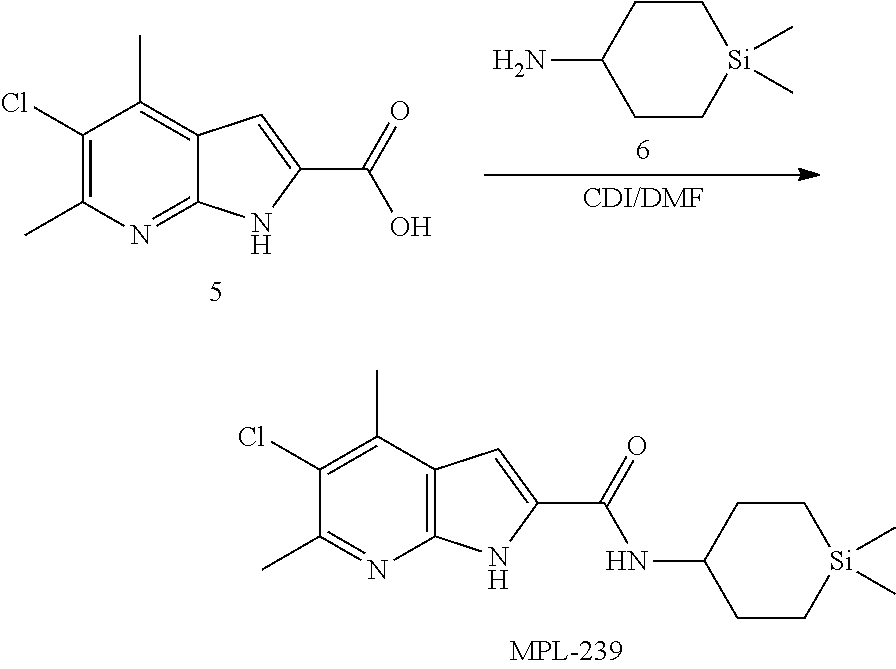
C12=C(C(C)=C(Cl)C(C)=N1)C=C(C(=O)NC1CC[Si](C)(C)CC1)N2.C12=NC(C)=C(Cl)C(C)=C1C=C(C(=O)O)N2.C1CC(N)CC[Si]1(C)C
